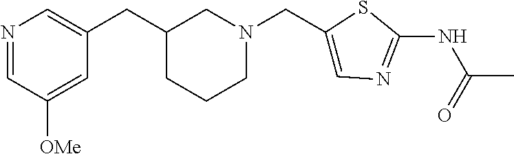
N1=CC([OMe])=CC(CC2CN(CC3=CN=C(NC(=O)C)S3)CCC2)=C1
